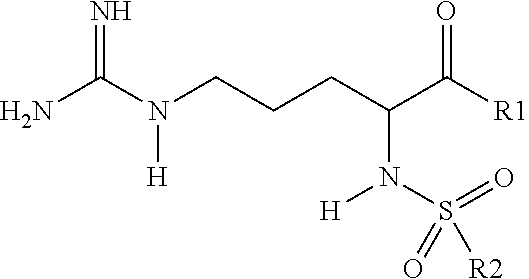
NC(N([H])CCCC(C([R1])=O)N([H])S(=O)(=O)[R2])=N
